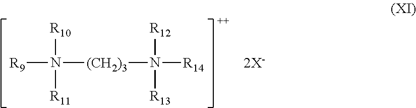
[R9]N([R10])([R11])[(CH2)3]N([R14])([R12])[R13].[++].[2X-]
